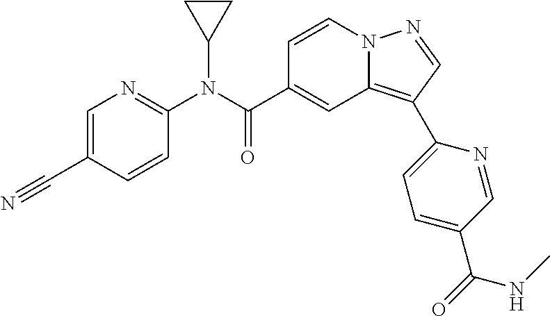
C1=CN2C(=C(C3=CC=C(C(=O)NC)C=N3)C=N2)C=C1C(N(C1=NC=C(C#N)C=C1)C1CC1)=O
